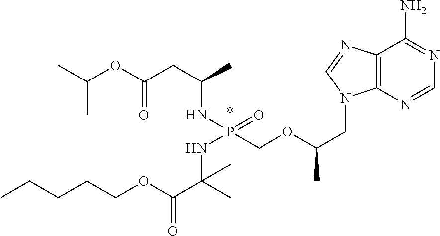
C(C)(C)OC(CC(NP(COC(CN1C2=C(C(N)=NC=N2)N=C1)C)(=O)NC(C)(C(OCCCCC)=O)C)C)=O
